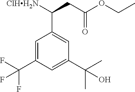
C(C1=CC(C(C)(C)O)=CC(C(F)(F)F)=C1)(CC(OCC)=O)[ClHH2N]
